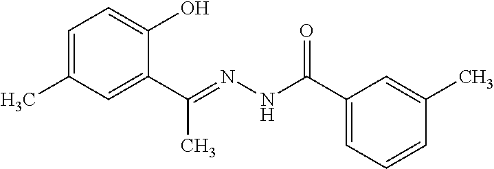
C1=C(C)C=C(C(=NNC(C2=CC=CC(C)=C2)=O)C)C(O)=C1
